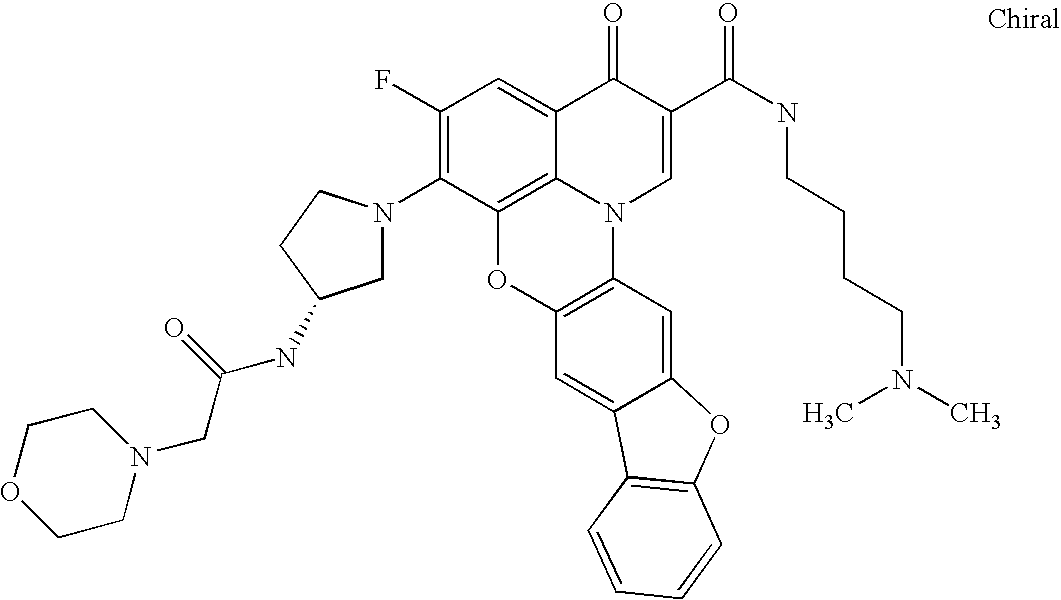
C12=C3C(=CC(F)=C1N1CC(NC(CN4CCOCC4)=O)CC1)C(=O)C(C(=O)NCCCCN(C)C)=CN3C1=C(O2)C=C2C(=C1)OC1=C2C=CC=C1
